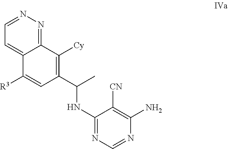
C1(NC(C2=C([Cy])C3=NN=CC=C3C([R3])=C2)C)=NC=NC(N)=C1[CN]
